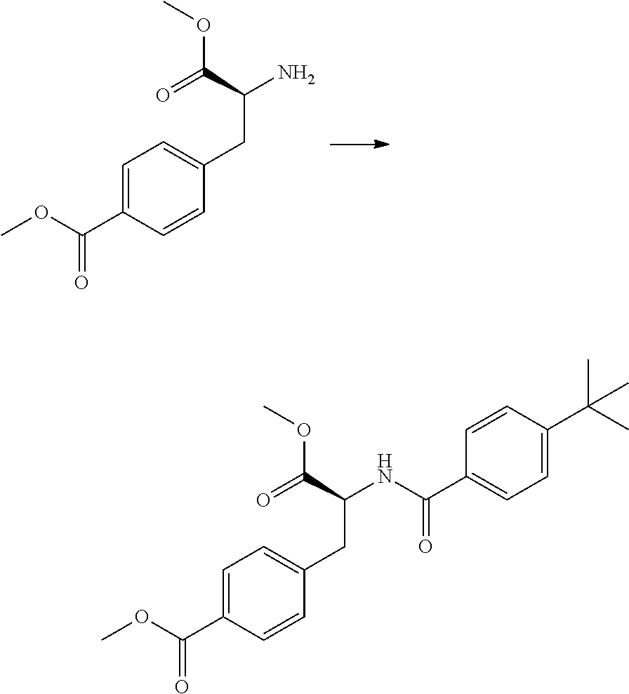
C(C(N)CC1=CC=C(C(OC)=O)C=C1)(=O)OC.C(C(NC(C1=CC=C(C(C)(C)C)C=C1)=O)CC1=CC=C(C(OC)=O)C=C1)(=O)OC
